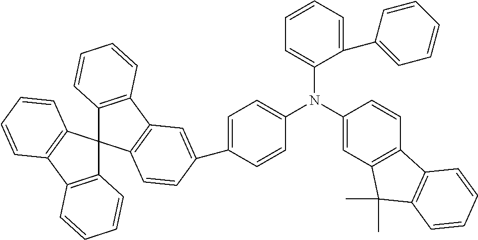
C12=C(C3=C(C14C1=C(C5=C4C=CC=C5)C=C(C4=CC=C(N(C5=CC=CC=C5C5=CC=CC=C5)C5=CC6=C(C=C5)C5=C(C6(C)C)C=CC=C5)C=C4)C=C1)C=CC=C3)C=CC=C2
